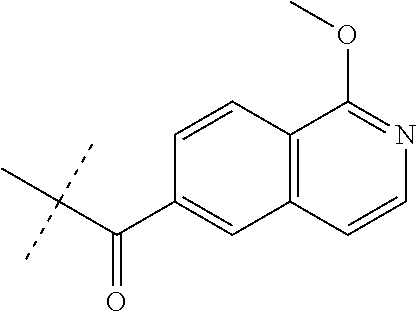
C(C(C1=CC2=C(C=C1)C(OC)=NC=C2)=O)(C)(C)C
